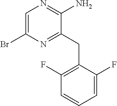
BrC1=CN=C(N)C(CC2=C(F)C=CC=C2F)=N1
